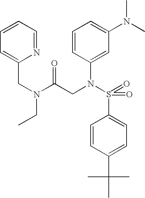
N1=CC=CC=C1CN(CC)C(CN(S(=O)(=O)C1=CC=C(C(C)(C)C)C=C1)C1=CC(N(C)C)=CC=C1)=O
